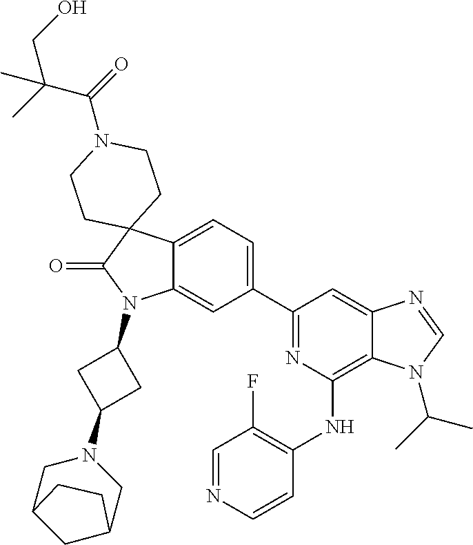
C12=CC=C(C3=NC(NC4=C(F)C=NC=C4)=C4C(=C3)N=CN4C(C)C)C=C1N(C1CC(N3CC4CC(C3)CC4)C1)C(=O)C21CCN(C(=O)C(C)(CO)C)CC1
